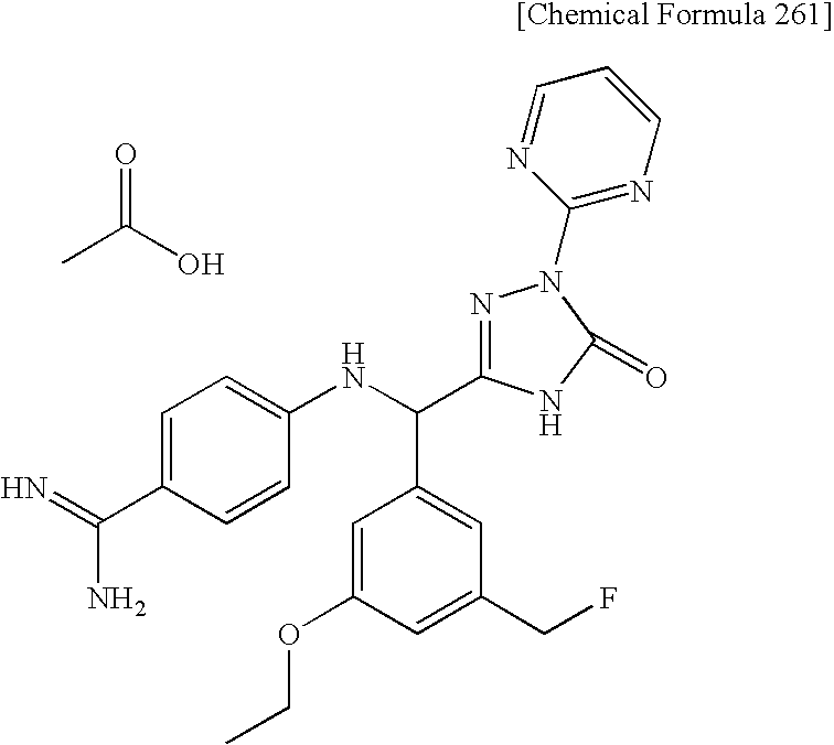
CC(O)=O.C1=C(C(=N)N)C=CC(NC(C2=CC(CF)=CC(OCC)=C2)C2=NN(C3=NC=CC=N3)C(=O)N2)=C1
